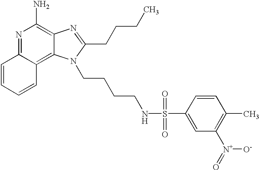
N1=C2C(=C3C(=C1N)N=C(CCCC)N3CCCCNS(C1=CC([N+](=O)[O-])=C(C)C=C1)(=O)=O)C=CC=C2
